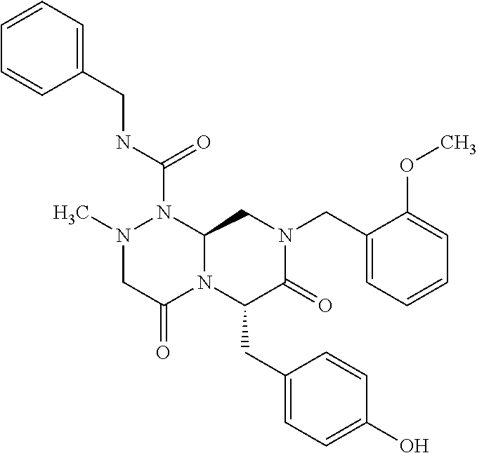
N(C(=O)N1N(C)CC(=O)N2C1CN(CC1=CC=CC=C1OC)C(=O)C2CC1=CC=C(O)C=C1)CC1=CC=CC=C1
